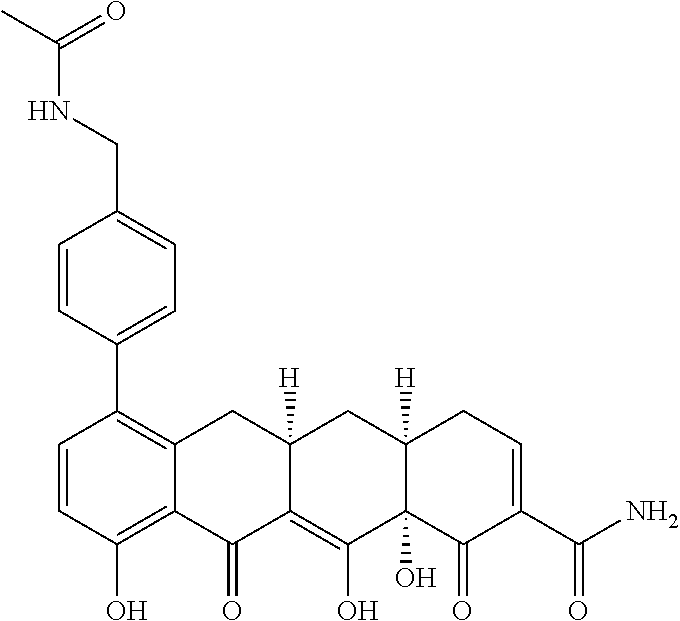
C1=CC(O)=C2C(=C1C1=CC=C(CNC(C)=O)C=C1)CC1([H])C(=C(O)C3(O)C([H])(C1)CC=C(C(N)=O)C3=O)C2=O
